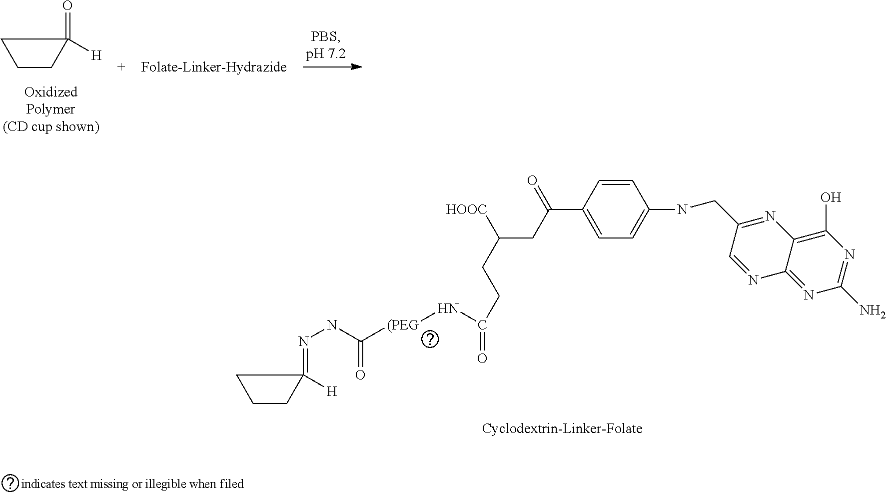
C1CC(=O)([H])C1.C1CC(=NNC([(PEG]NC(CCC(CC(C2=CC=C(NCC3=NC4=C(O)N=C(N)N=C4N=C3)C=C2)=O)[HOOC])=O)=O)([H])C1
